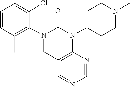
N1=CC2=C(N=C1)N(C1CCN(C)CC1)C(=O)N(C1=C(C)C=CC=C1Cl)C2
